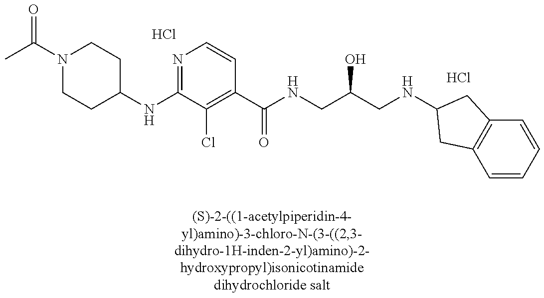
CC(N1CCC(NC2=NC=CC(C(NCC(CNC3CC4=C(C=CC=C4)C3)O)=O)=C2Cl)CC1)=O.Cl.Cl
